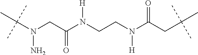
C(N(CC(N(CCN(C(CC(C)(C)C)=O)[H])[H])=O)N)(C)(C)C
